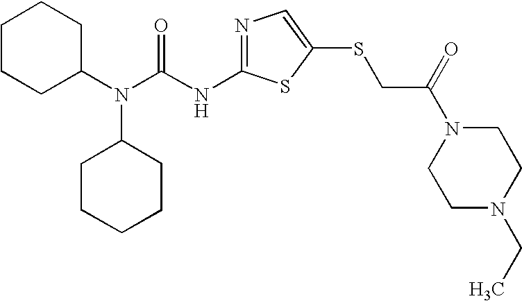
N1=C(NC(N(C2CCCCC2)C2CCCCC2)=O)SC(SCC(N2CCN(CC)CC2)=O)=C1
